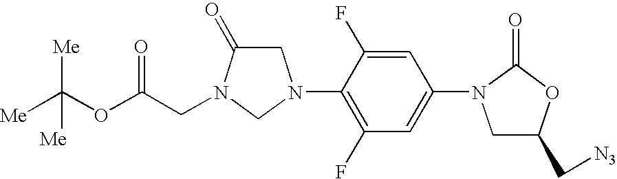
C1(N2CC(=O)N(CC(OC([Me])([Me])[Me])=O)C2)=C(F)C=C(N2CC(C[N3])OC2=O)C=C1F
